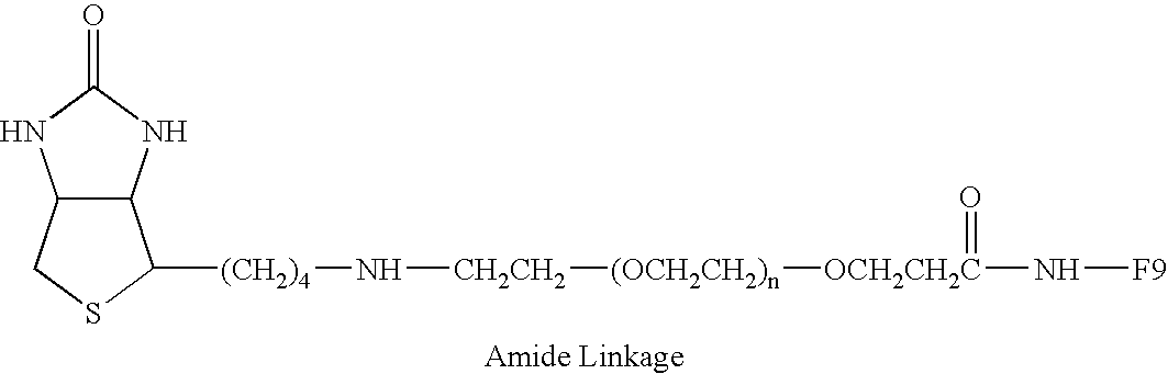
C12C(NC(=O)N1)C([(CH2)4]N[CH2CH2][(OCH2CH2)n][OCH2CH2C](N[F9])=O)SC2
